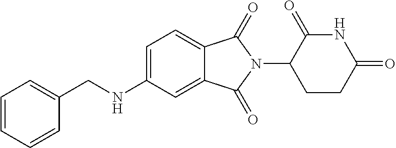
C(NC1=CC=C2C(=C1)C(=O)N(C1CCC(=O)NC1=O)C2=O)C1=CC=CC=C1
